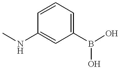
C1(B(O)O)=CC=CC(NC)=C1
